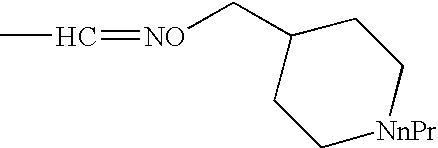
CC=[NO]CC1CC[NnPr]CC1
